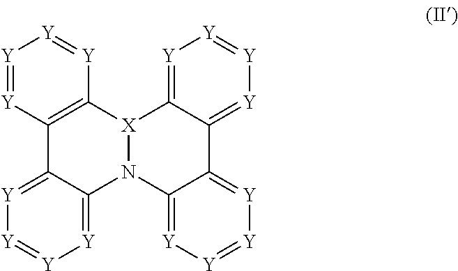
[Y]1=C2[X]3N(C4=[Y][Y]=[Y][Y]=C4C4=C3[Y]=[Y][Y]=[Y]4)C3=[Y][Y]=[Y][Y]=C3C2=[Y][Y]=[Y]1
